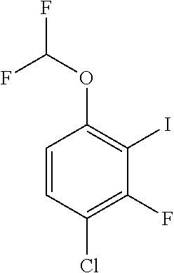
C1=CC(Cl)=C(F)C(I)=C1OC(F)F
